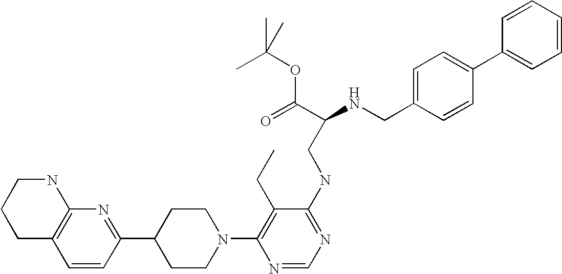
C1=CC(C2CCN(C3=C(CC)C(NCC(NCC4=CC=C(C5=CC=CC=C5)C=C4)C(=O)OC(C)(C)C)=NC=N3)CC2)=NC2=C1CCCN2
